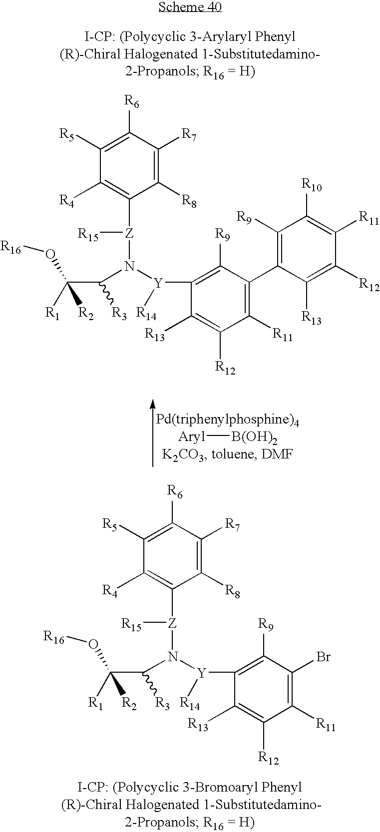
[Z](N([Y]([R14])C1=C([R9])C(C2=C([R9])C([R10])=C([R11])C([R12])=C2[R13])=C([R11])C([R12])=C1[R13])C(C([R1])([R2])O[R16])[R3])([R15])C1=C([R4])C([R5])=C([R6])C([R7])=C1[R8].[Aryl][B(OH)2].[Z](N([Y]([R14])C1=C([R9])C(Br)=C([R11])C([R12])=C1[R13])C(C([R1])([R2])O[R16])[R3])([R15])C1=C([R4])C([R5])=C([R6])C([R7])=C1[R8]
